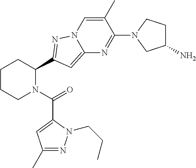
C1CCN(C(=O)C2=CC(C)=NN2CCC)C(C2=NN3C=C(C)C(N4CC(N)CC4)=NC3=C2)C1
